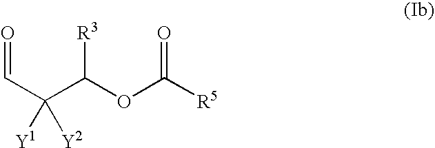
O=CC([Y1])(C(OC([R5])=O)[R3])[Y2]
